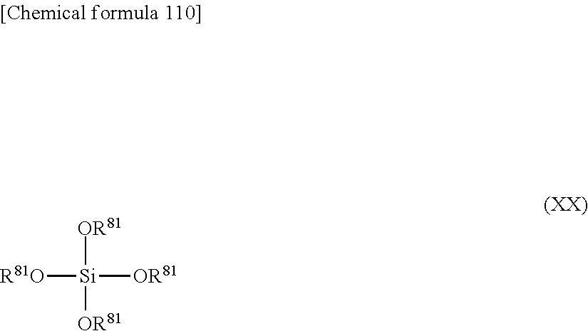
[R81O][Si]([OR81])([OR81])[OR81]
